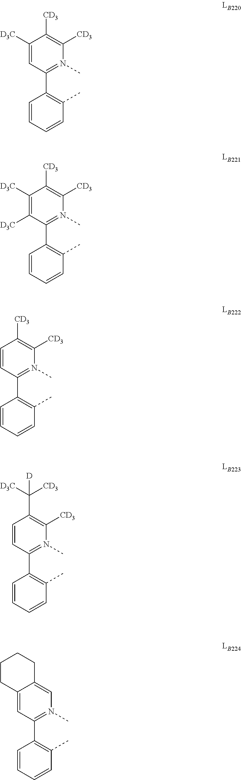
C1([D3C])=CC(C2=C(C)C=CC=C2)=N(C)C([CD3])=C1[CD3].C1([D3C])=C([D3C])C(C2=C(C)C=CC=C2)=N(C)C([CD3])=C1[CD3].C1=CC(C2=C(C)C=CC=C2)=N(C)C([CD3])=C1[CD3].C1=CC(C2=C(C)C=CC=C2)=N(C)C([CD3])=C1C([CD3])([D3C])[D].C12=CC(C3=C(C)C=CC=C3)=N(C)C=C1CCCC2
